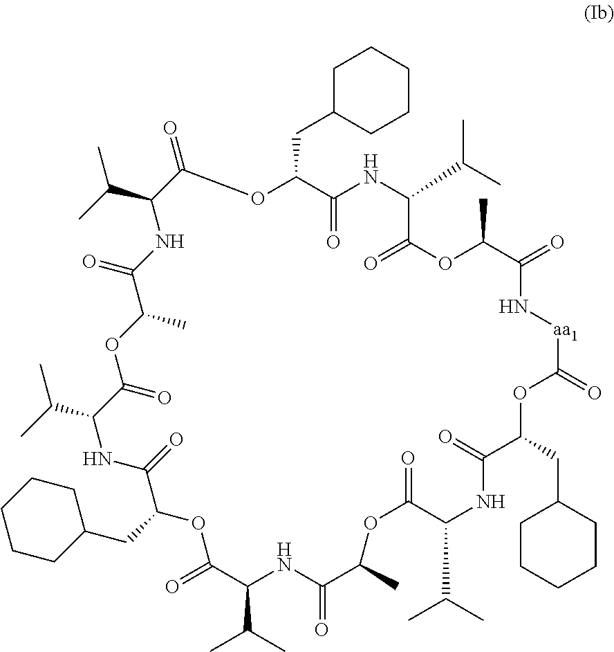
O=C1C(C(C)C)NC(=O)C(C)OC(=O)C(C(C)C)NC(=O)C(CC2CCCCC2)OC(=O)C(C(C)C)NC(=O)C(C)OC(=O)C(C(C)C)NC(=O)C(CC2CCCCC2)OC(=O)[aa1]NC(=O)C(C)OC(=O)C(C(C)C)NC(=O)C(CC2CCCCC2)O1
